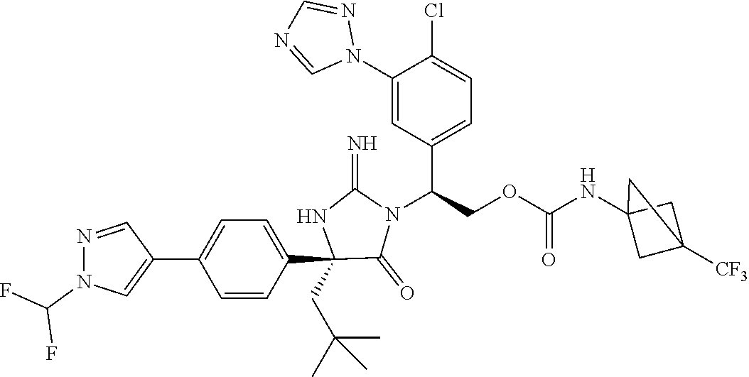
C1(C2=CN(C(F)F)N=C2)=CC=C(C2(CC(C)(C)C)C(=O)N(C(C3=CC=C(Cl)C(N4N=CN=C4)=C3)COC(=O)NC34CC([CF3])(C3)C4)C(=N)N2)C=C1
